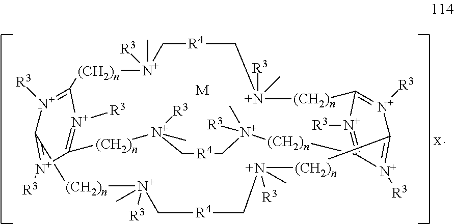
[(CH2)n]1[N+]([R3])(C)C[R4]C[N+]([R3])(C)[(CH2)n]C2=[N+]([R3])C3=[N+]([R3])C(=[N+]2[R3])[(CH2)n][N+]([R3])(C)C[R4]C[N+]([R3])(C)[(CH2)n]C2=[N+]([R3])C1=[N+]([R3])C(=[N+]2[R3])[(CH2)n][N+]([R3])(C)C[R4]C[N+](C)([R3])[(CH2)n]3.[M]
